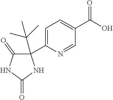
C1=C(C2(C(C)(C)C)C(=O)NC(=O)N2)N=CC(C(O)=O)=C1
